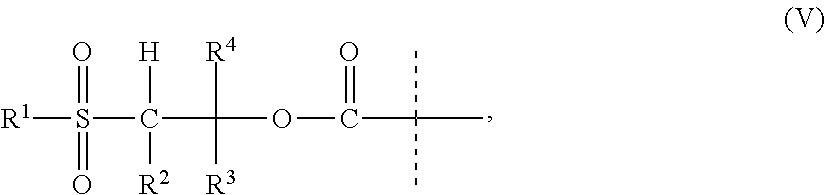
[R1]S(=O)(=O)C(C(OC(C(C)(C)C)=O)([R4])[R3])([H])[R2]
